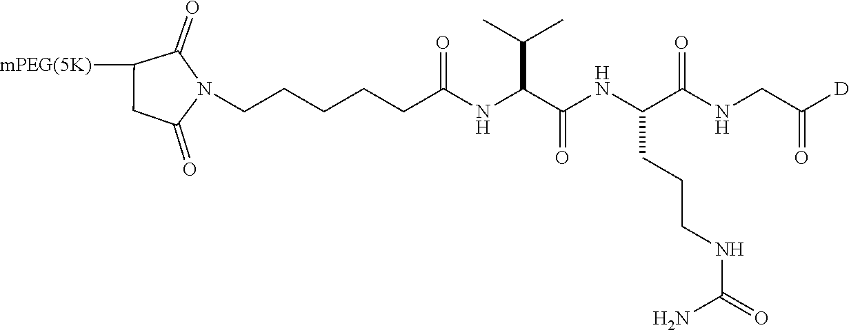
C1([mPEG(5K)])CC(=O)N(CCCCCC(NC(C(NC(C(NCC([D])=O)=O)CCCNC(=O)N)=O)C(C)C)=O)C1=O
